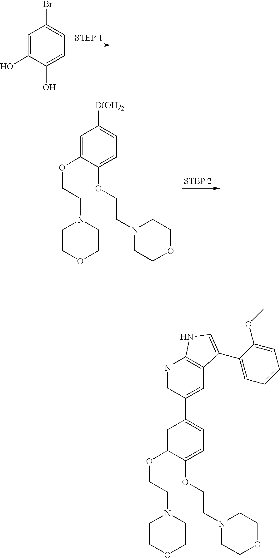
C1=C(O)C(O)=CC=C1Br.C1=C(OCCN2CCOCC2)C(OCCN2CCOCC2)=CC=C1[B(OH)2].N1=CC(C2=CC=C(OCCN3CCOCC3)C(OCCN3CCOCC3)=C2)=CC2=C1NC=C2C1=CC=CC=C1OC
